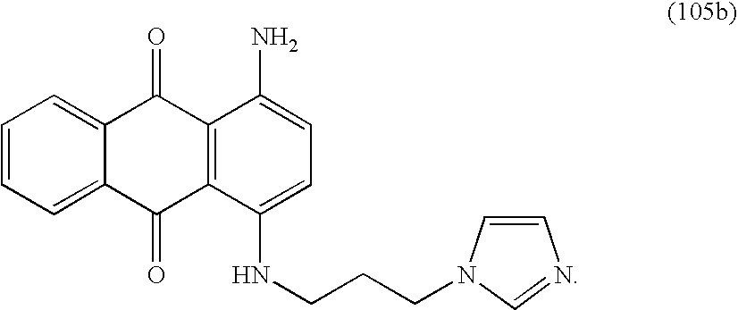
C1=CC=C2C(=C1)C(=O)C1=C(C2=O)C(NCCCN2C=CN=C2)=CC=C1N
